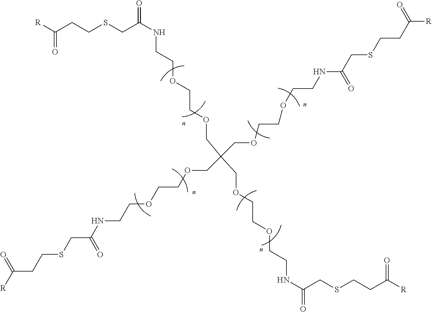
C(C(NCCOCCOCC(COCCOCCNC(CSCCC([R])=O)=O)(COCCOCCNC(CSCCC([R])=O)=O)COCCOCCNC(=O)CSCCC([R])=O)=O)SCCC([R])=O
